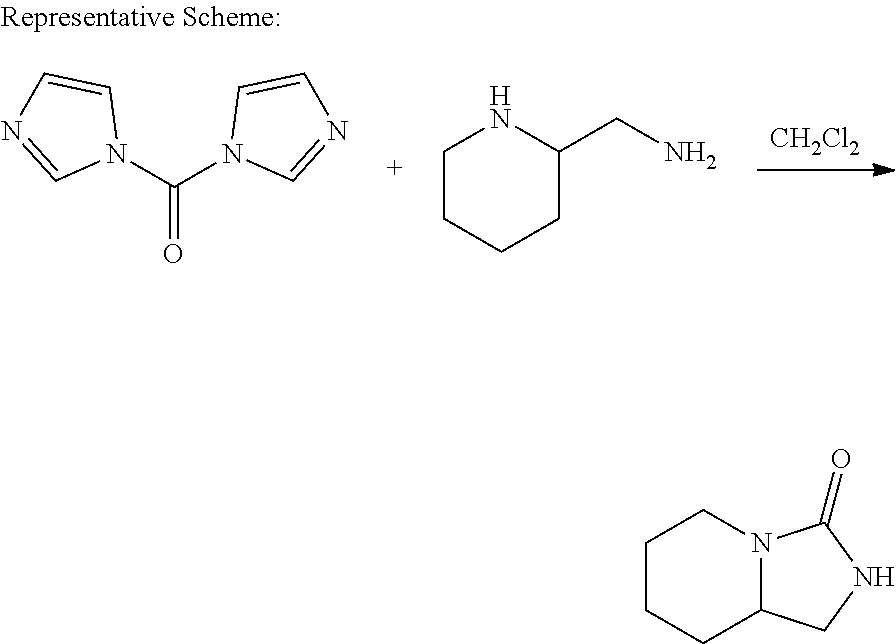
[CH2Cl2].C1(CN)NCCCC1.N1(C(=O)N2C=CN=C2)C=CN=C1.C1CCC2N(C1)C(=O)NC2
